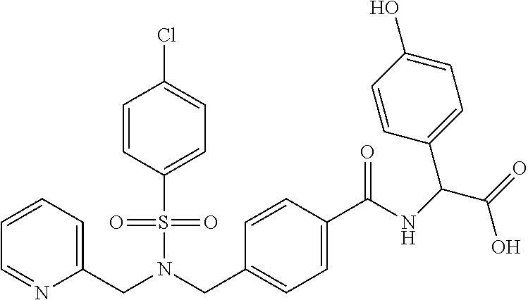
C1=CC=C(CN(S(=O)(=O)C2=CC=C(Cl)C=C2)CC2=CC=C(C(=O)NC(C(=O)O)C3=CC=C(O)C=C3)C=C2)N=C1
